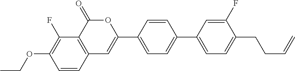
C12=C(C(=O)OC(C3=CC=C(C4=CC=C(CCC=C)C(F)=C4)C=C3)=C1)C(F)=C(OCC)C=C2
